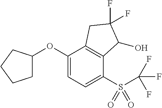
C1C(OC2=CC=C(S(C(F)(F)F)(=O)=O)C3=C2CC(F)(F)C3O)CCC1
